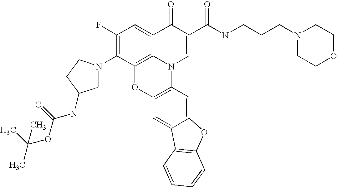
C12=C3C(=CC(F)=C1N1CC(NC(OC(C)(C)C)=O)CC1)C(=O)C(C(=O)NCCCN1CCOCC1)=CN3C1=C(O2)C=C2C(=C1)OC1=C2C=CC=C1
